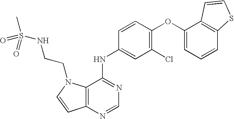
C12=C(N=CN=C1NC1=CC(Cl)=C(OC3=CC=CC4=C3C=CS4)C=C1)C=CN2CCNS(C)(=O)=O
